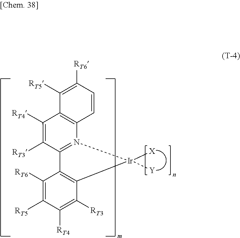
C1([RT6])=C([RT5])C([RT4])=C([RT3])C2=C1C1=N([Ir]2([X])[Y])C2=C(C([RT4])=C1[RT3])C([RT5])=C([RT6])C=C2
